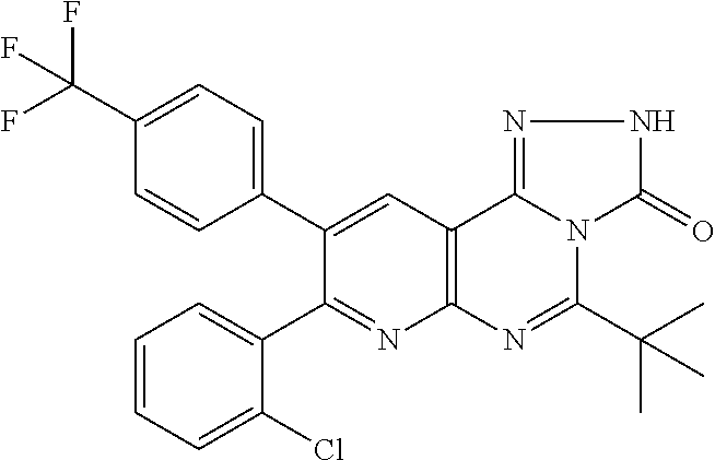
C1=CC=C(Cl)C(C2=NC3=C(C=C2C2=CC=C(C(F)(F)F)C=C2)C2=NNC(=O)N2C(C(C)(C)C)=N3)=C1
